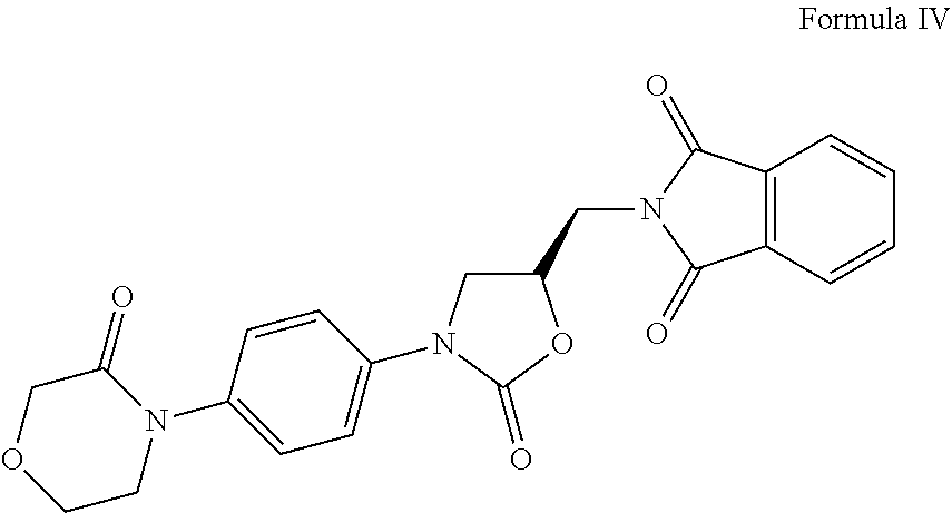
C12=C(C=CC=C1)C(=O)N(CC1CN(C3=CC=C(N4C(=O)COCC4)C=C3)C(=O)O1)C2=O
